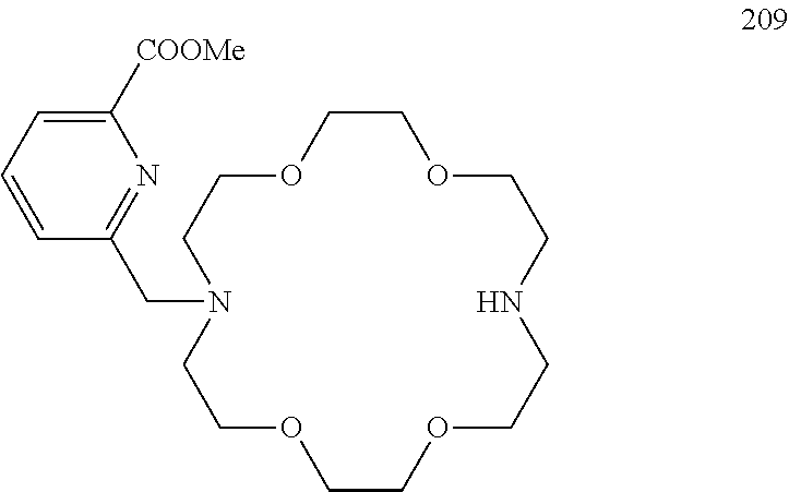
C1([COOMe])=CC=CC(CN2CCOCCOCCNCCOCCOCC2)=N1
